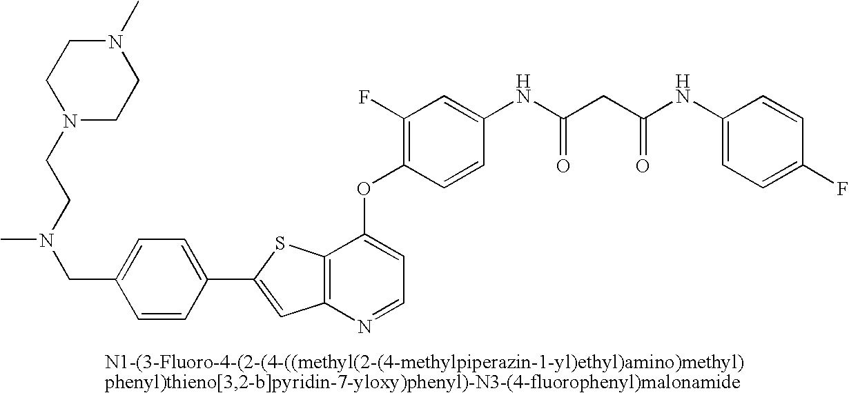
C12=C(N=CC=C1OC1=C(F)C=C(NC(=O)CC(NC3=CC=C(F)C=C3)=O)C=C1)C=C(C1=CC=C(CN(CCN3CCN(C)CC3)C)C=C1)S2
